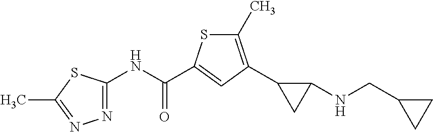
N1=C(NC(=O)C2=CC(C3CC3NCC3CC3)=C(C)S2)SC(C)=N1
